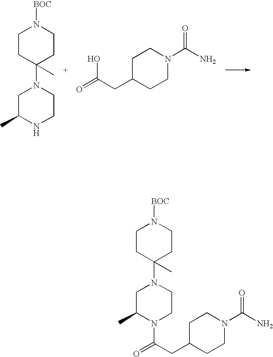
C1CC(N2CC(C)NCC2)(C)CCN1[BOC].O=C(CC1CCN(C(N)=O)CC1)O.C1CC(N2CC(C)N(C(CC3CCN(C(N)=O)CC3)=O)CC2)(C)CCN1[BOC]
